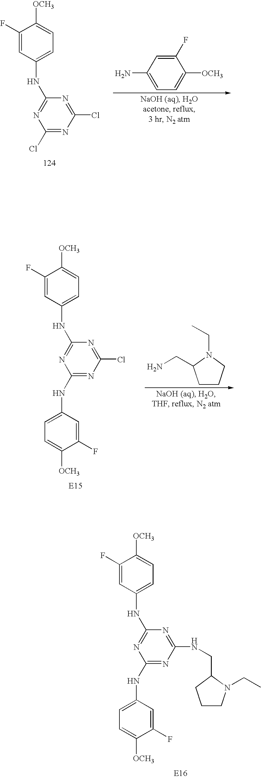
C1(F)=CC(NC2=NC(Cl)=NC(Cl)=N2)=CC=C1[OCH3].C1(F)=CC(N)=CC=C1[OCH3].C1(F)=CC(NC2=NC(NC3=CC=C([OCH3])C(F)=C3)=NC(Cl)=N2)=CC=C1[OCH3].C1CCN(CC)C1CN.C1(F)=CC(NC2=NC(NC3=CC=C([OCH3])C(F)=C3)=NC(NCC3N(CC)CCC3)=N2)=CC=C1[OCH3]
